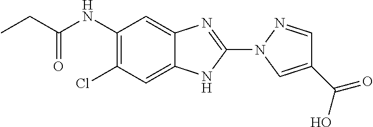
C1(N2N=CC(C(=O)O)=C2)=NC2=CC(NC(=O)CC)=C(Cl)C=C2N1
